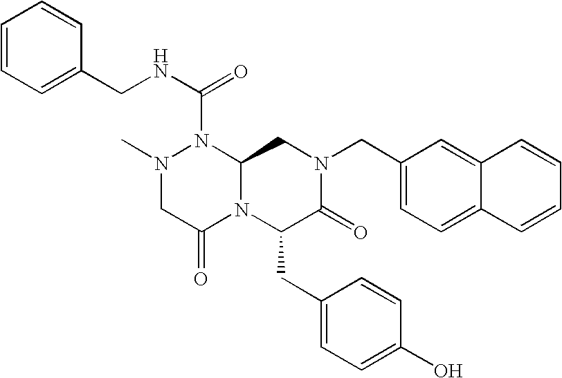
C1=CC=C(CNC(N2N(C)CC(=O)N3C2CN(CC2=CC=C4C(=C2)C=CC=C4)C(=O)C3CC2=CC=C(O)C=C2)=O)C=C1
